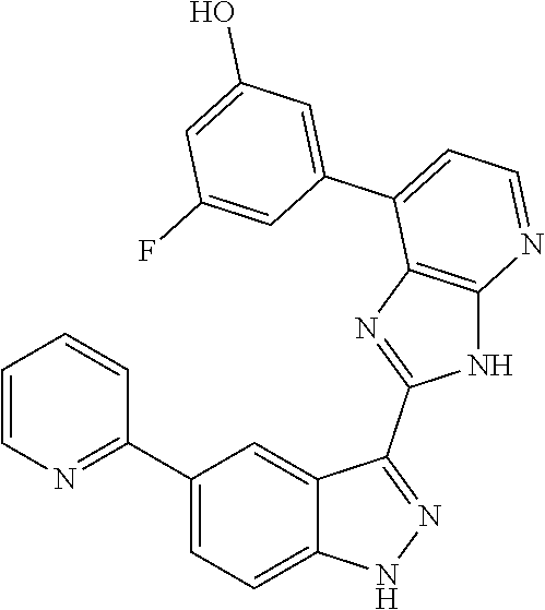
C1=CN=C(C2=CC=C3C(=C2)C(C2=NC4=C(N2)N=CC=C4C2=CC(O)=CC(F)=C2)=NN3)C=C1
